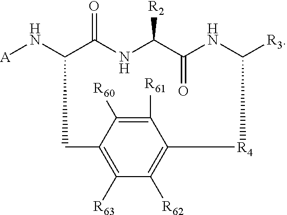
C12=C([R63])C([R62])=C(C([R61])=C1[R60])[R4]C([R3])NC(=O)C([R2])NC(=O)C(N[A])C2
